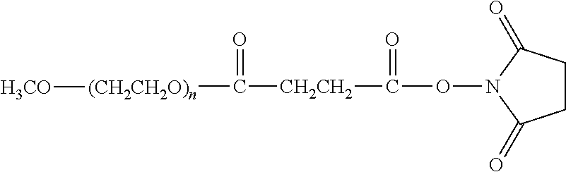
C(=O)([CH2CH2]C(ON1C(=O)CCC1=O)=O)[(CH2CH2O)n][H3CO]
